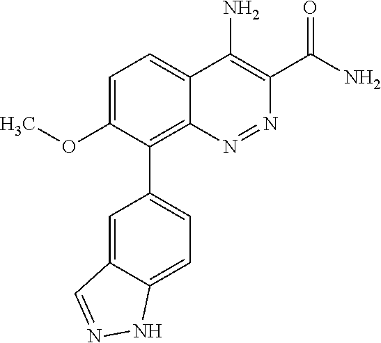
C1=C(OC)C(C2=CC=C3C(=C2)C=NN3)=C2C(=C1)C(N)=C(C(N)=O)N=N2
